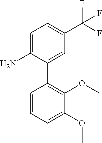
C1=C(N)C(C2=C(OC)C(OC)=CC=C2)=CC(C(F)(F)F)=C1
